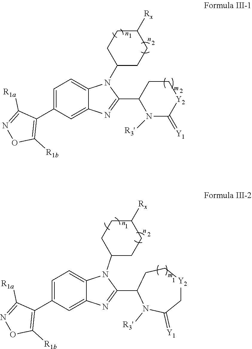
C1C(N2C3=CC=C(C4=C([R1b])ON=C4[R1a])C=C3N=C2C2N([R3'])C(=[Y1])[Y2]CC2)CCC([Rx])C1.C1=C(C2=C([R1b])ON=C2[R1a])C=C2C(=C1)N(C1CCC([Rx])CC1)C(C1N([R3'])C(=[Y1])C[Y2]CC1)=N2
